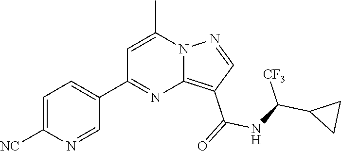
C12=C(C(=O)NC(C3CC3)[CF3])C=NN1C(C)=CC(C1=CC=C([NC])N=C1)=N2
